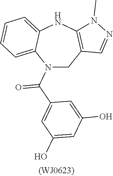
N1(C(C2=CC(O)=CC(O)=C2)=O)CC2=C(NC3=CC=CC=C13)N(C)N=C2
